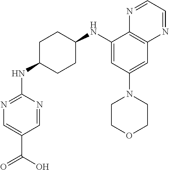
C1(NC2CCC(NC3=NC=C(C(=O)O)C=N3)CC2)=CC(N2CCOCC2)=CC2=C1N=CC=N2
